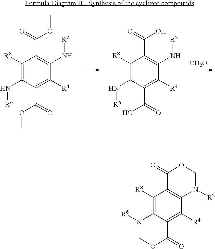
C1([R8])=C(N[R6])C(C(OC)=O)=C([R4])C(N[R2])=C1C(=O)OC.C1([R8])=C(N[R6])C(C(O)=O)=C([R4])C(N[R2])=C1C(=O)O.[CH2O].C1([R8])=C2C(=C([R4])C3=C1C(=O)OCN3[R2])C(=O)OCN2[R6]
